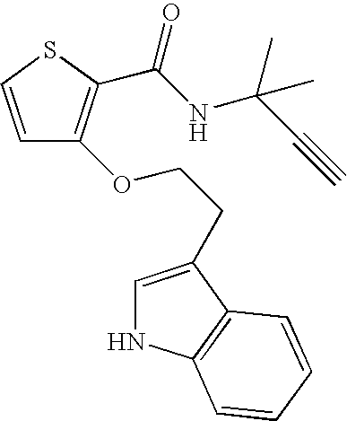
C1=CSC(C(NC(C#C)(C)C)=O)=C1OCCC1=CNC2=C1C=CC=C2
